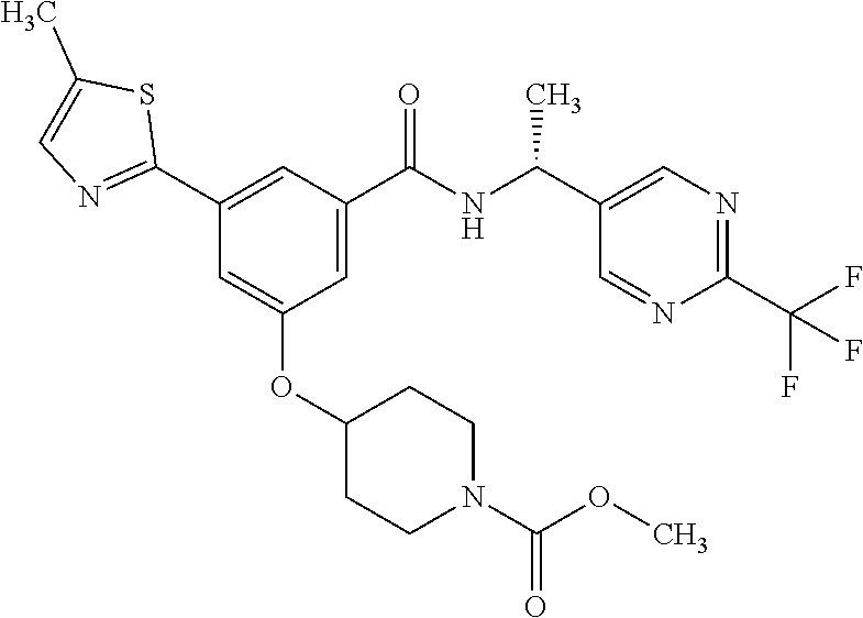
C1(OC2=CC(C3=NC=C(C)S3)=CC(C(NC(C3=CN=C(C(F)(F)F)N=C3)C)=O)=C2)CCN(C(OC)=O)CC1
